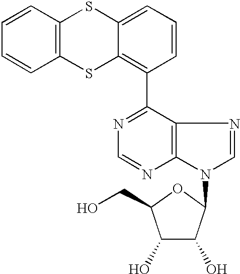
C1=CC2=C(C=C1)SC1=C(C3=NC=NC4=C3N=CN4C3C(O)C(O)C(CO)O3)C=CC=C1S2
